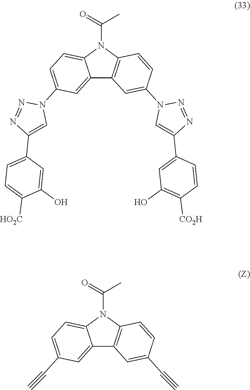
C12=CC(C#C)=CC=C1N(C(=O)C)C1=C2C=C(C#C)C=C1.C12=CC(N3N=NC(C4=CC=C([HO2C])C(O)=C4)=C3)=CC=C1N(C(=O)C)C1=C2C=C(N2C=C(C3=CC(O)=C([CO2H])C=C3)N=N2)C=C1
